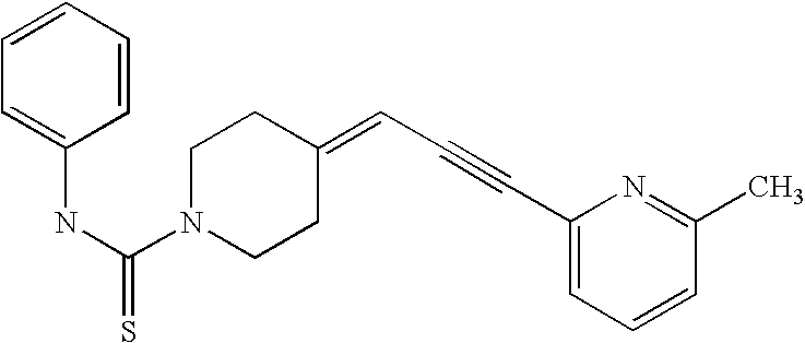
N(C(N1CCC(=CC#CC2=CC=CC(C)=N2)CC1)=S)C1=CC=CC=C1
